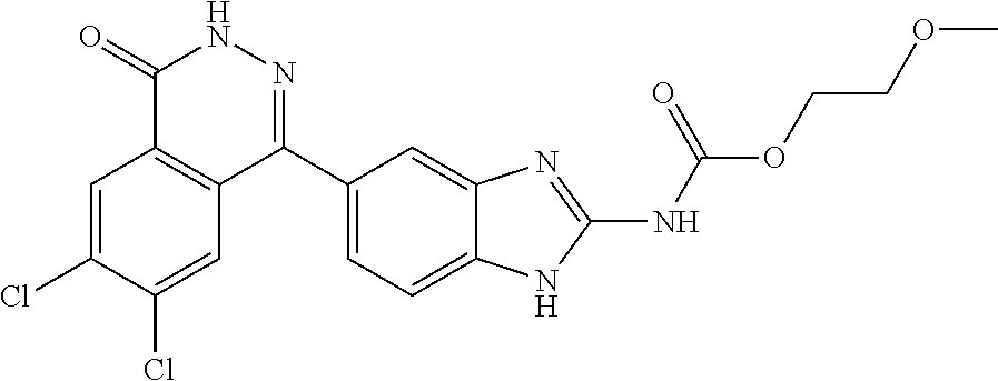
O(CCOC)C(=O)NC1=NC2=CC(C3=NNC(=O)C4=C3C=C(Cl)C(Cl)=C4)=CC=C2N1
